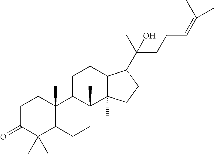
C1C(=O)C(C)(C)C2C(C)(C1)C1C(C)(CC2)C2(C)C(CC1)C(C(O)(C)CCC=C(C)C)CC2
